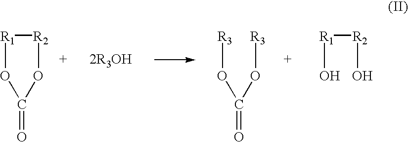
[2R3OH].O(C(O[R3])=O)[R3].O1C(=O)O[R1][R2]1.O[R2][R1]O
